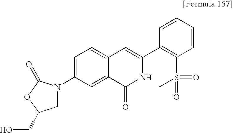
C1=C(N2CC(CO)OC2=O)C=C2C(=C1)C=C(C1=C(S(=O)(=O)C)C=CC=C1)NC2=O
